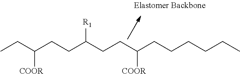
CCC(CCC([R1])CCC(CCCCCC)[COOR])[COOR]
